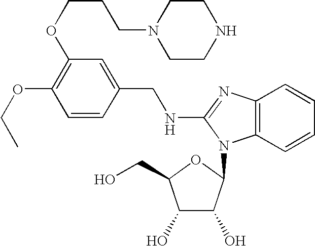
C1(OCC)=C(OCCCN2CCNCC2)C=C(CNC2=NC3=C(C=CC=C3)N2C2C(O)C(O)C(CO)O2)C=C1
